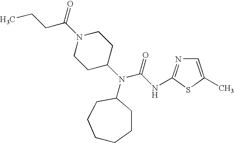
C1=C(C)SC(NC(N(C2CCCCCC2)C2CCN(C(CCC)=O)CC2)=O)=N1
